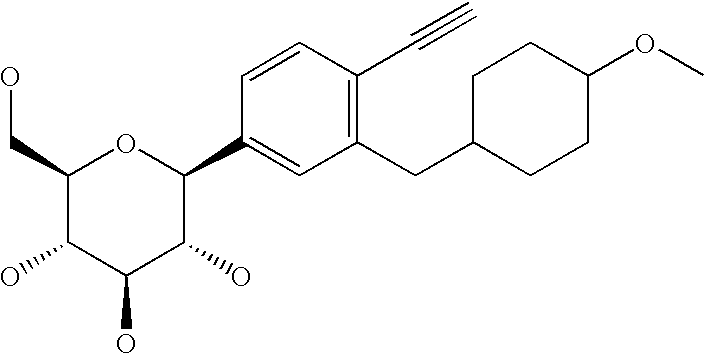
C1(CO)C(O)C(O)C(O)C(C2=CC(CC3CCC(OC)CC3)=C(C#C)C=C2)O1
